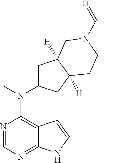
N1=CN=C2C(=C1N(C1CC3([H])C([H])(C1)CCN(C(C)=O)C3)C)C=CN2
